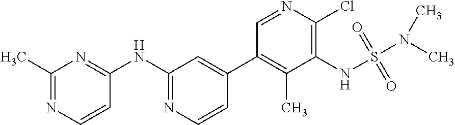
N1=CC(C2=CC(NC3=NC(C)=NC=C3)=NC=C2)=C(C)C(NS(N(C)C)(=O)=O)=C1Cl
